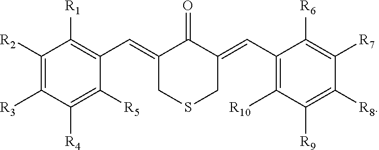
C1([R2])=C([R3])C([R4])=C([R5])C(C=C2CSCC(=CC3=C([R10])C([R9])=C([R8])C([R7])=C3[R6])C2=O)=C1[R1]
